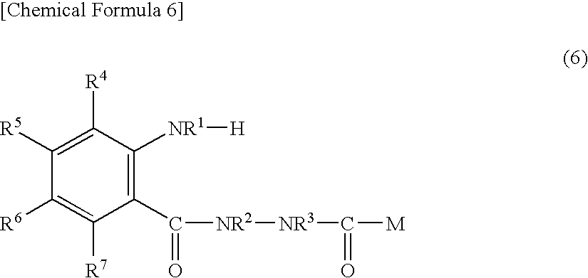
C1(C([NR2][NR3]C([M])=O)=O)=C([NR1][H])C([R4])=C([R5])C([R6])=C1[R7]
